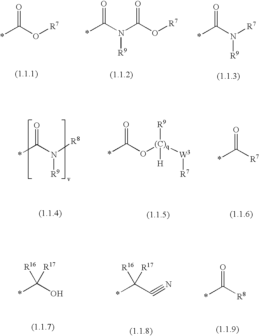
*C(O[R7])=O.*C(N(C(O[R7])=O)[R9])=O.*C(N([R7])[R9])=O.*C(N([R8])[R9])=O.*C(O[(C)q]([R9])([W3][R7])[H])=O.*C([R7])=O.*C(O)([R16])[R17].*C(C#N)([R16])[R17].*C([R8])=O
